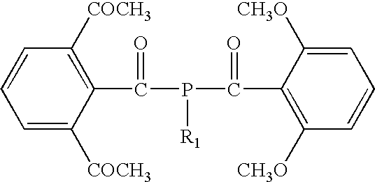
C1=C([COCH3])C(C(P(C(C2=C([CH3O])C=CC=C2[CH3O])=O)[R1])=O)=C([COCH3])C=C1
